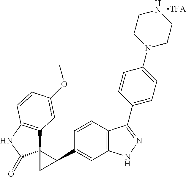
C1=CC2=C(C=C1C1C3(C4=C(NC3=O)C=CC(OC)=C4)C1)NN=C2C1=CC=C(N2CCNCC2)C=C1
